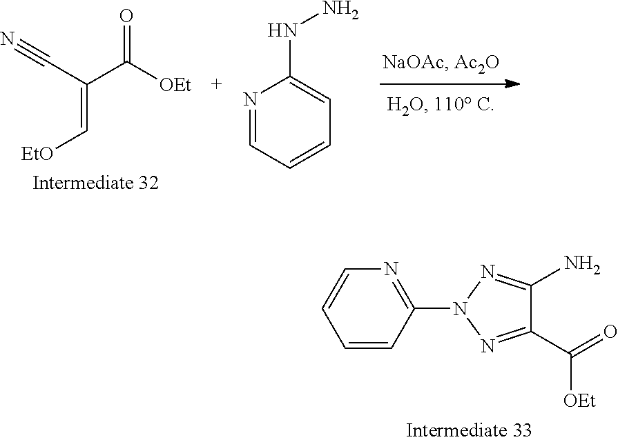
N1=CC=CC=C1NN.[EtO]C=C(C([OEt])=O)C#N.C1=CC(N2N=C(N)C(C(=O)[OEt])=N2)=NC=C1
